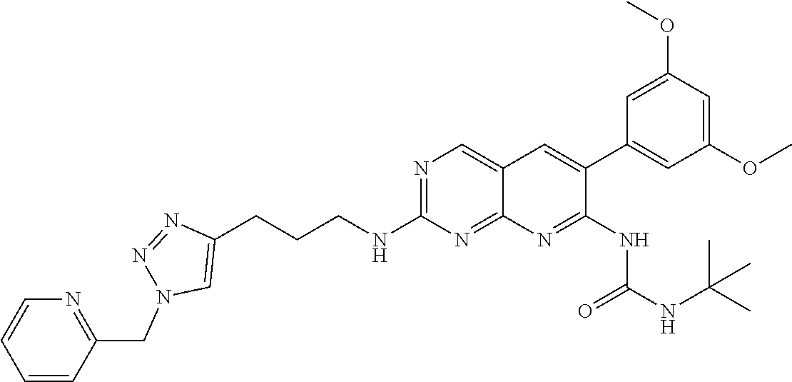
N1=C(NCCCC2=CN(CC3=NC=CC=C3)N=N2)N=C2C(=C1)C=C(C1=CC(OC)=CC(OC)=C1)C(NC(=O)NC(C)(C)C)=N2
